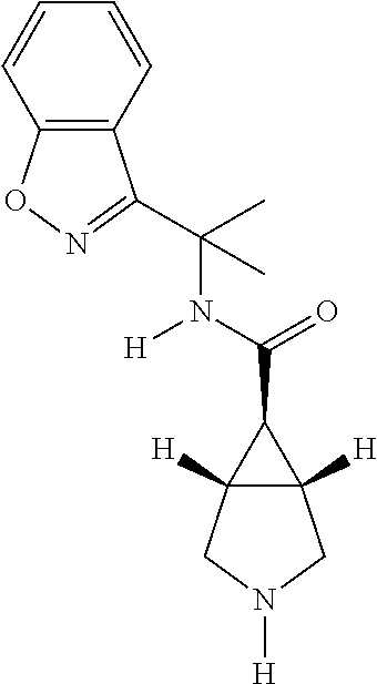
C(C1C2([H])C1([H])CN([H])C2)(=O)N([H])C(C)(C)C1=NOC2=C1C=CC=C2
